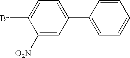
C1([O2N])=CC(C2=CC=CC=C2)=CC=C1Br
